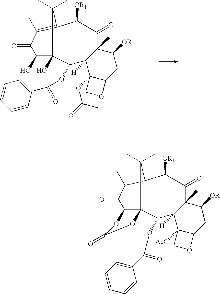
CC1(C)C2=C(C)C(=O)C(O)C1(O)C(OC(C1=CC=CC=C1)=O)C1([H])C3(OC(=O)C)C(CC([OR])C1(C)C(=O)C2[OR1])OC3.CC1(C)C2C(C)C(=O)C3C1(C(OC(C1=CC=CC=C1)=O)C1([H])C4([AcO])C(CC([OR])C1(C)C(=O)C2[OR1])OC4)OC(=O)O3
